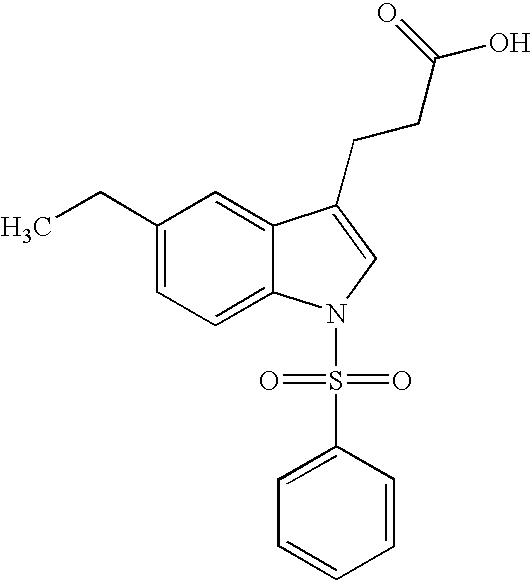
C1(CC)=CC=C2C(=C1)C(CCC(O)=O)=CN2S(=O)(=O)C1=CC=CC=C1
